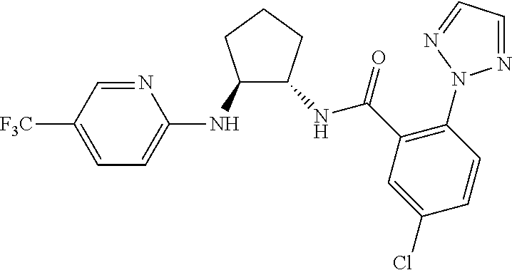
C1(NC2=CC=C([F3C])C=N2)C(NC(=O)C2=C(N3N=CC=N3)C=CC(Cl)=C2)CCC1
